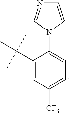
C1(C(C)(C)C)=CC([CF3])=CC=C1N1C=CN=C1
